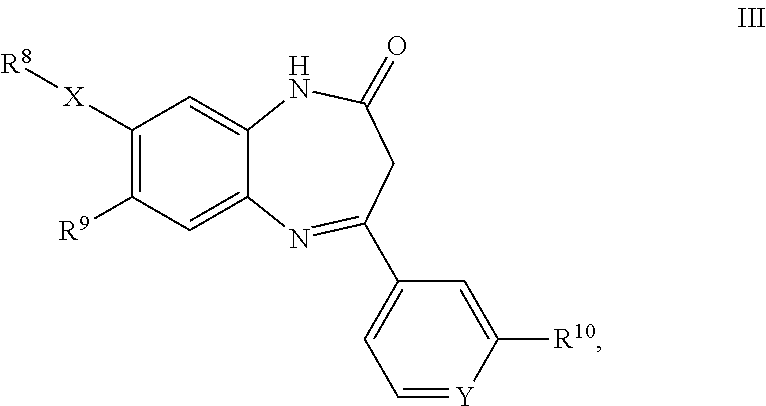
C1([X][R8])=C([R9])C=C2C(=C1)NC(=O)CC(C1=CC=[Y]C([R10])=C1)=N2
